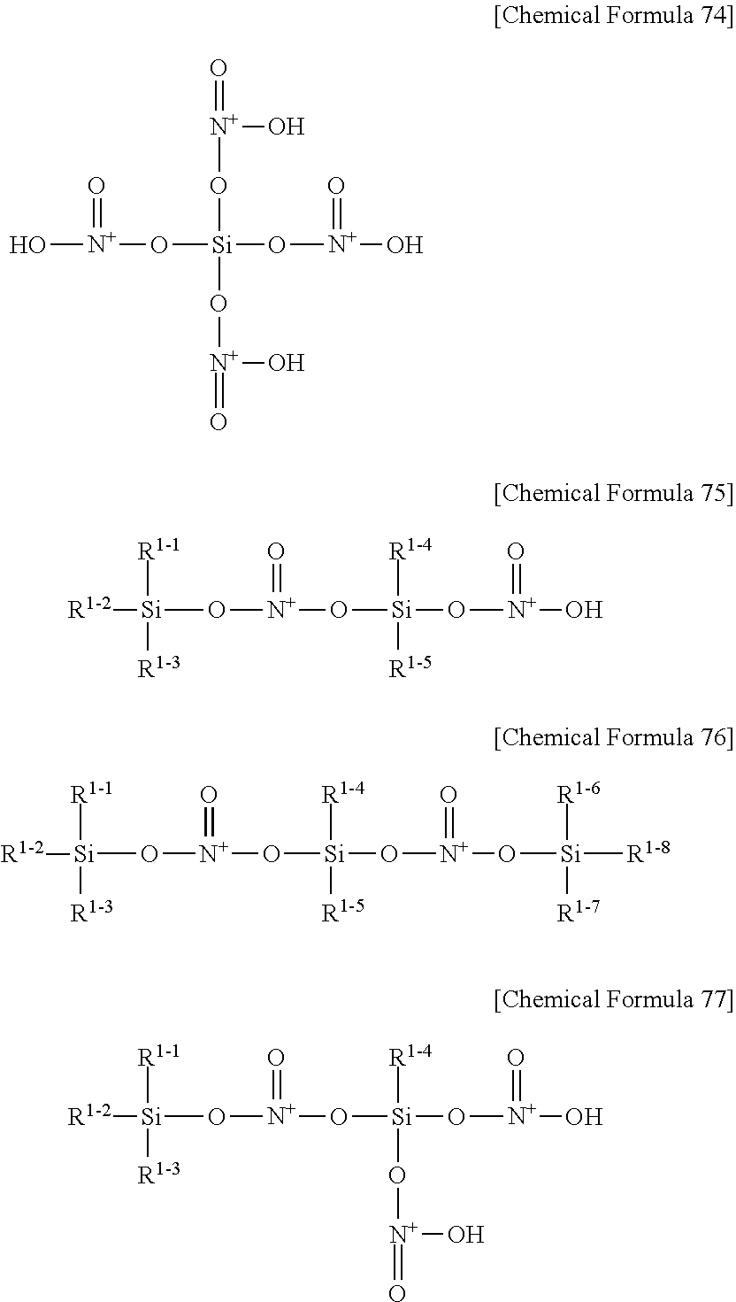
[Si](O[N+](O)=O)(O[N+](O)=O)(O[N+](=O)O)O[N+](=O)O.[Si]([R1-4])([R1-5])(O[N+](=O)O)O[N+](=O)O[Si]([R1-3])([R1-2])[R1-1].[Si]([R1-4])([R1-5])(O[N+](=O)O[Si]([R1-6])([R1-8])[R1-7])O[N+](=O)O[Si]([R1-3])([R1-2])[R1-1].[Si]([R1-4])(O[N+](O)=O)(O[N+](=O)O)O[N+](=O)O[Si]([R1-3])([R1-2])[R1-1]
